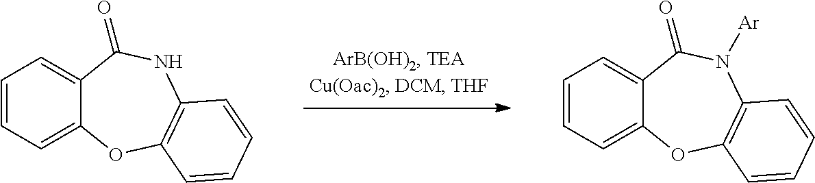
C1=CC=C2C(=C1)C(=O)NC1=C(O2)C=CC=C1.C1=CC=C2C(=C1)C(=O)N([Ar])C1=C(O2)C=CC=C1
